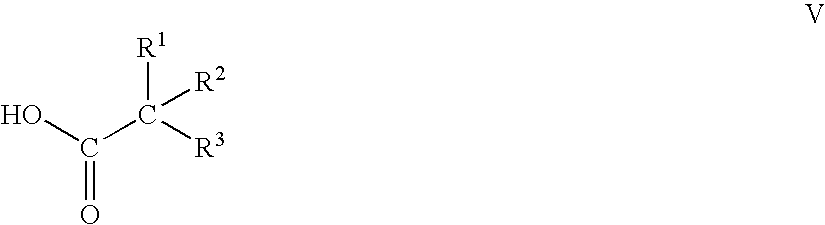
OC(C([R3])([R1])[R2])=O
